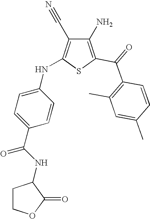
C1(N)=C(C(=O)C2=C(C)C=C(C)C=C2)SC(NC2=CC=C(C(NC3CCOC3=O)=O)C=C2)=C1C#N
